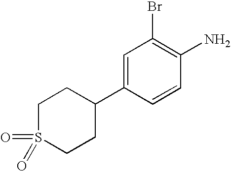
C1S(=O)(=O)CCC(C2=CC(Br)=C(N)C=C2)C1
